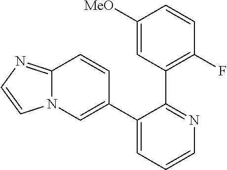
C12=NC=CN1C=C(C1=CC=CN=C1C1=C(F)C=CC([MeO])=C1)C=C2
